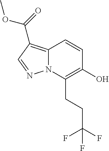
C12=C(C(=O)OC)C=NN1C(CCC(F)(F)F)=C(O)C=C2
